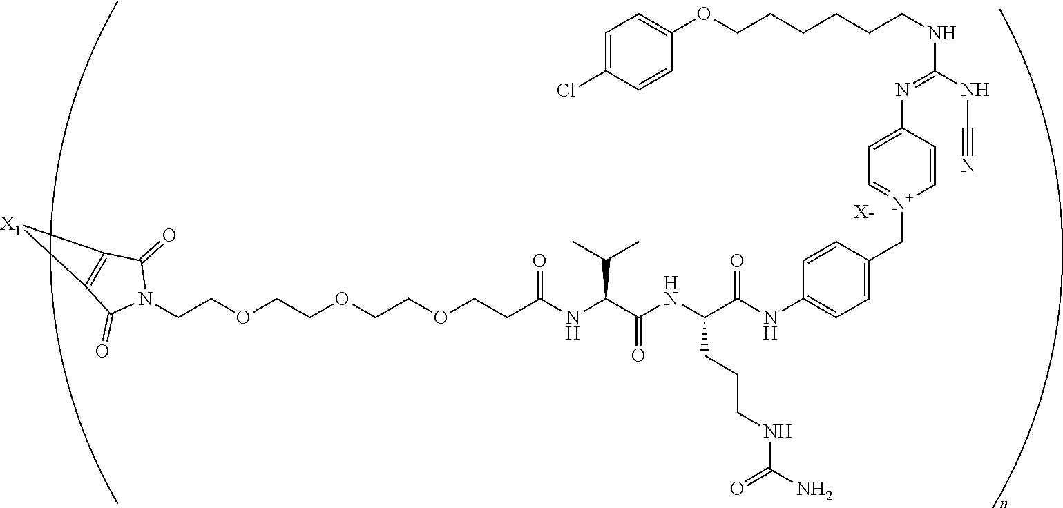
[X-].C1(=O)C2=C(C(=O)N1CCOCCOCCOCCC(NC(C(NC(C(NC1=CC=C(C[N+]3=CC=C(N=C(NCCCCCCOC4=CC=C(Cl)C=C4)NC#N)C=C3)C=C1)=O)CCCNC(N)=O)=O)C(C)C)=O)[X1]2
